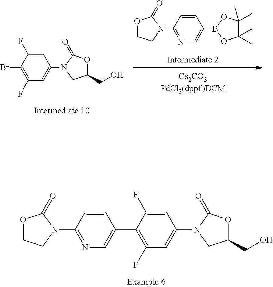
C1(Br)=C(F)C=C(N2CC(CO)OC2=O)C=C1F.O1CCN(C2=NC=C(B3OC(C)(C)C(C)(C)O3)C=C2)C1=O.O1CCN(C2=NC=C(C3=C(F)C=C(N4CC(CO)OC4=O)C=C3F)C=C2)C1=O
